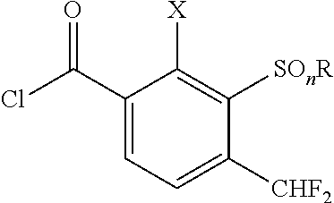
ClC(C1=CC=C([CHF2])C([SOnR])=C1[X])=O
